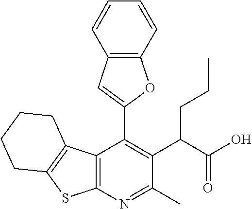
C12=C(N=C(C)C(C(C(O)=O)CCC)=C1C1=CC3=C(O1)C=CC=C3)SC1=C2CCCC1
